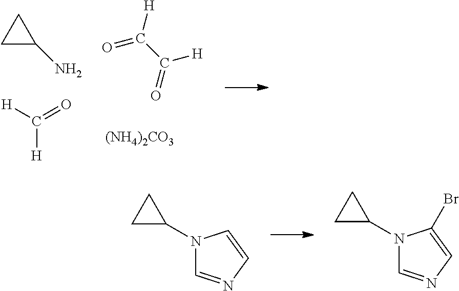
C1C(N)C1.[H]C([H])=O.C(C([H])=O)(=O)[H].[(NH4)2CO3].N1(C2CC2)C=NC=C1.N1(C2CC2)C=NC=C1Br
